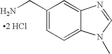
NCC1=CC=C2C(=C1)N=CN2C.[2 HCl]
